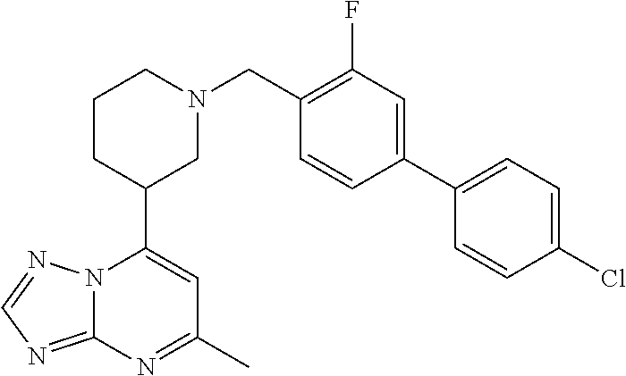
N12C(=NC=N1)N=C(C)C=C2C1CN(CC2=C(F)C=C(C3=CC=C(Cl)C=C3)C=C2)CCC1
